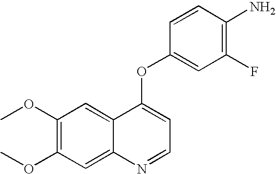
C1(OC)=C(OC)C=C2C(=C1)C(OC1=CC(F)=C(N)C=C1)=CC=N2
